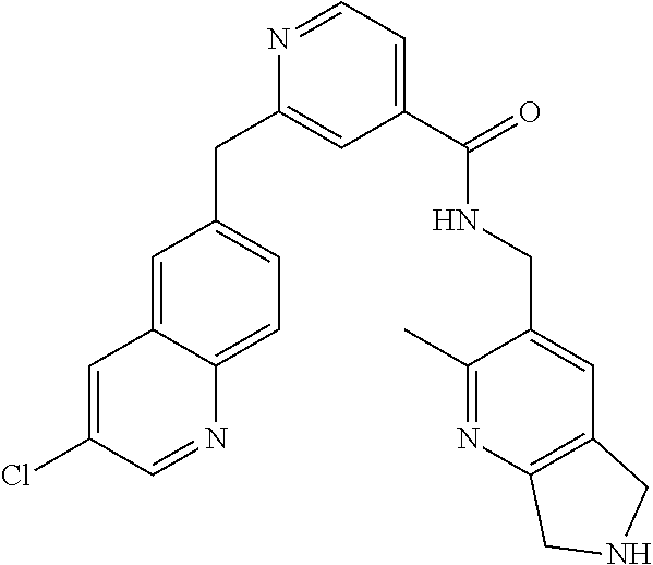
C1=C2C(=CC=C1CC1=CC(C(NCC3=CC4=C(N=C3C)CNC4)=O)=CC=N1)N=CC(Cl)=C2
